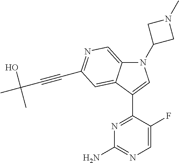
N1(C2CN(C)C2)C2=CN=C(C#CC(C)(O)C)C=C2C(C2=NC(N)=NC=C2F)=C1
